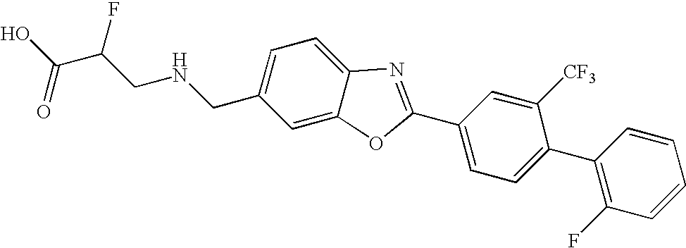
OC(C(CNCC1=CC=C2C(=C1)OC(C1=CC=C(C3=C(F)C=CC=C3)C([CF3])=C1)=N2)F)=O
